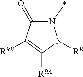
N1(*)C(=O)C([R9B])=C([R9A])N1[R8]
